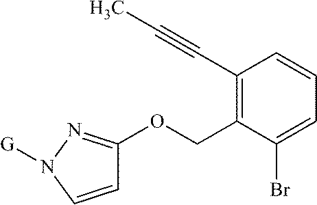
C1=CN([G])N=C1OCC1=C(C#CC)C=CC=C1Br
